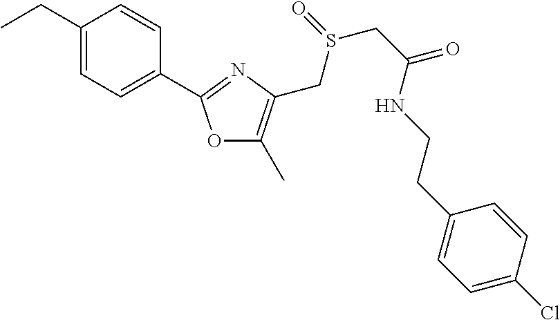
O1C(C)=C(CS(=O)CC(=O)NCCC2=CC=C(Cl)C=C2)N=C1C1=CC=C(CC)C=C1
